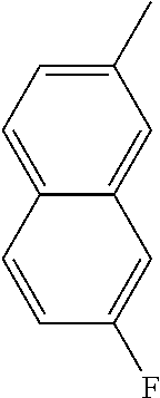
C1(C)=CC=C2C(=C1)C=C(F)C=C2
